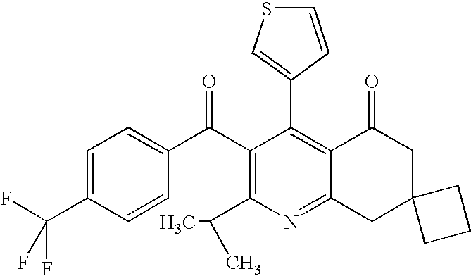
C1(C2=C3C(=NC(C(C)C)=C2C(C2=CC=C(C(F)(F)F)C=C2)=O)CC2(CC3=O)CCC2)=CSC=C1
